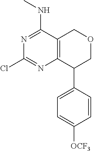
C12=C(COCC1C1=CC=C([OCF3])C=C1)C(NC)=NC(Cl)=N2
